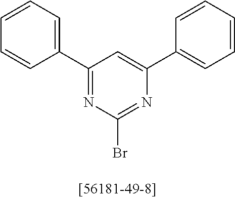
C1=CC=C(C2=NC(Br)=NC(C3=CC=CC=C3)=C2)C=C1
